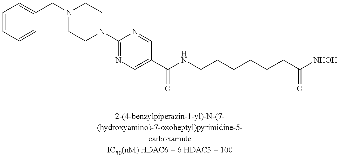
N1(C2=NC=C(C(NCCCCCCC([NHOH])=O)=O)C=N2)CCN(CC2=CC=CC=C2)CC1
